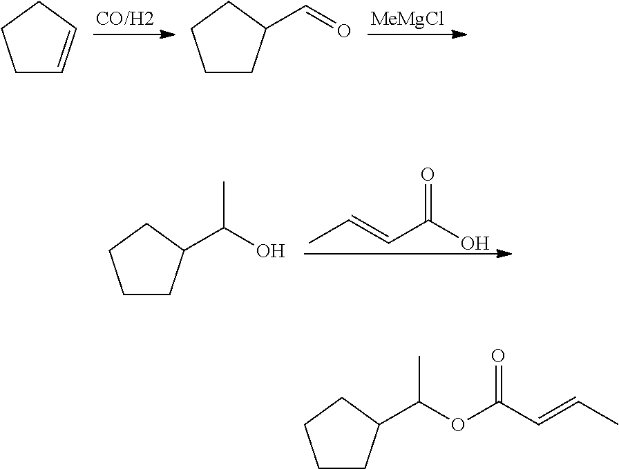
[MeMgCl].C1C=CCC1.C1CC(C=O)CC1.CC=CC(O)=O.C1CC(C(O)C)CC1.C1CC(C(OC(C=CC)=O)C)CC1
